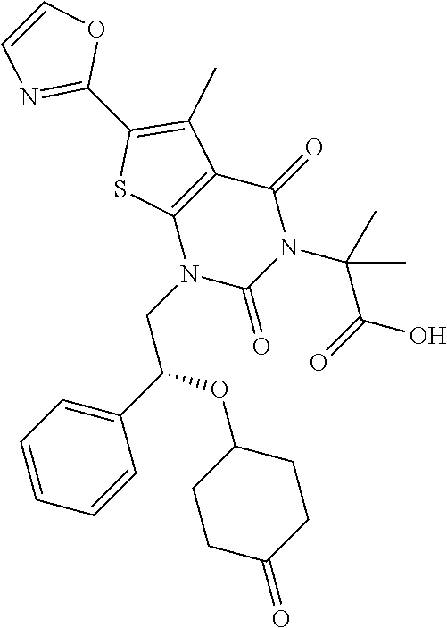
C12=C(N(CC(C3=CC=CC=C3)OC3CCC(=O)CC3)C(=O)N(C(C(=O)O)(C)C)C1=O)SC(C1=NC=CO1)=C2C
